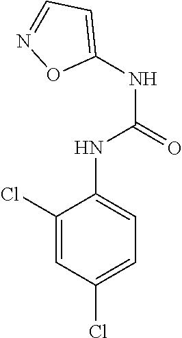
C1(Cl)=CC(Cl)=CC=C1NC(NC1=CC=NO1)=O
